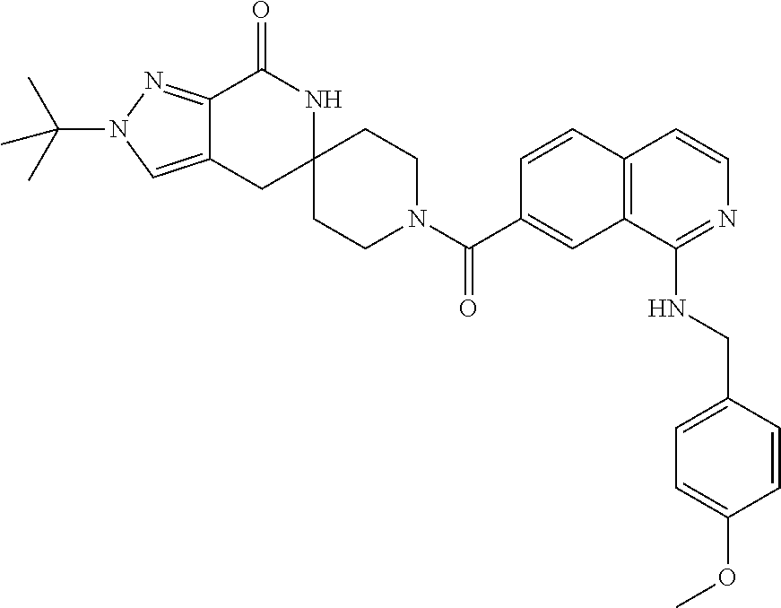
C12=NN(C(C)(C)C)C=C1CC1(NC2=O)CCN(C(C2=CC3=C(C=C2)C=CN=C3NCC2=CC=C(OC)C=C2)=O)CC1
